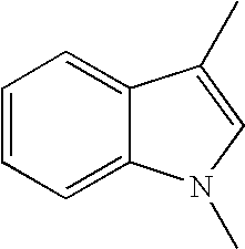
C1=CC=C2C(=C1)C(C)=CN2C
